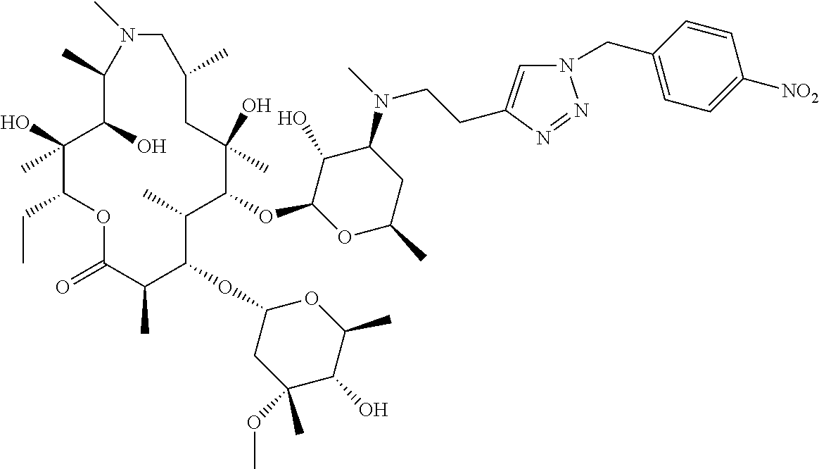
C1(O)C(OC2C(C)C(OC3CC(OC)(C)C(O)C(C)O3)C(C)C(=O)OC(CC)C(O)(C)C(O)C(C)N(C)CC(C)CC2(O)C)OC(C)CC1N(C)CCC1=CN(CC2=CC=C([NO2])C=C2)N=N1
